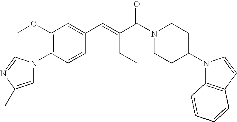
C1(OC)=C(N2C=C(C)N=C2)C=CC(C=C(C(N2CCC(N3C4=C(C=C3)C=CC=C4)CC2)=O)CC)=C1
